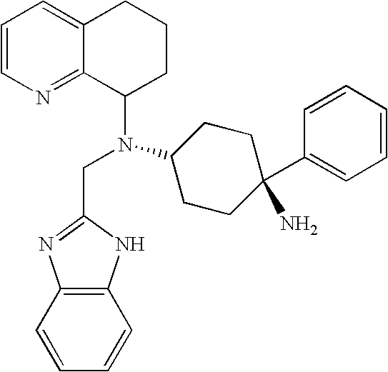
C1=CN=C2C(=C1)CCCC2N(C1CCC(C2=CC=CC=C2)(N)CC1)CC1=NC2=C(N1)C=CC=C2
